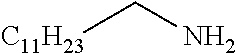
[C11H23]CN
